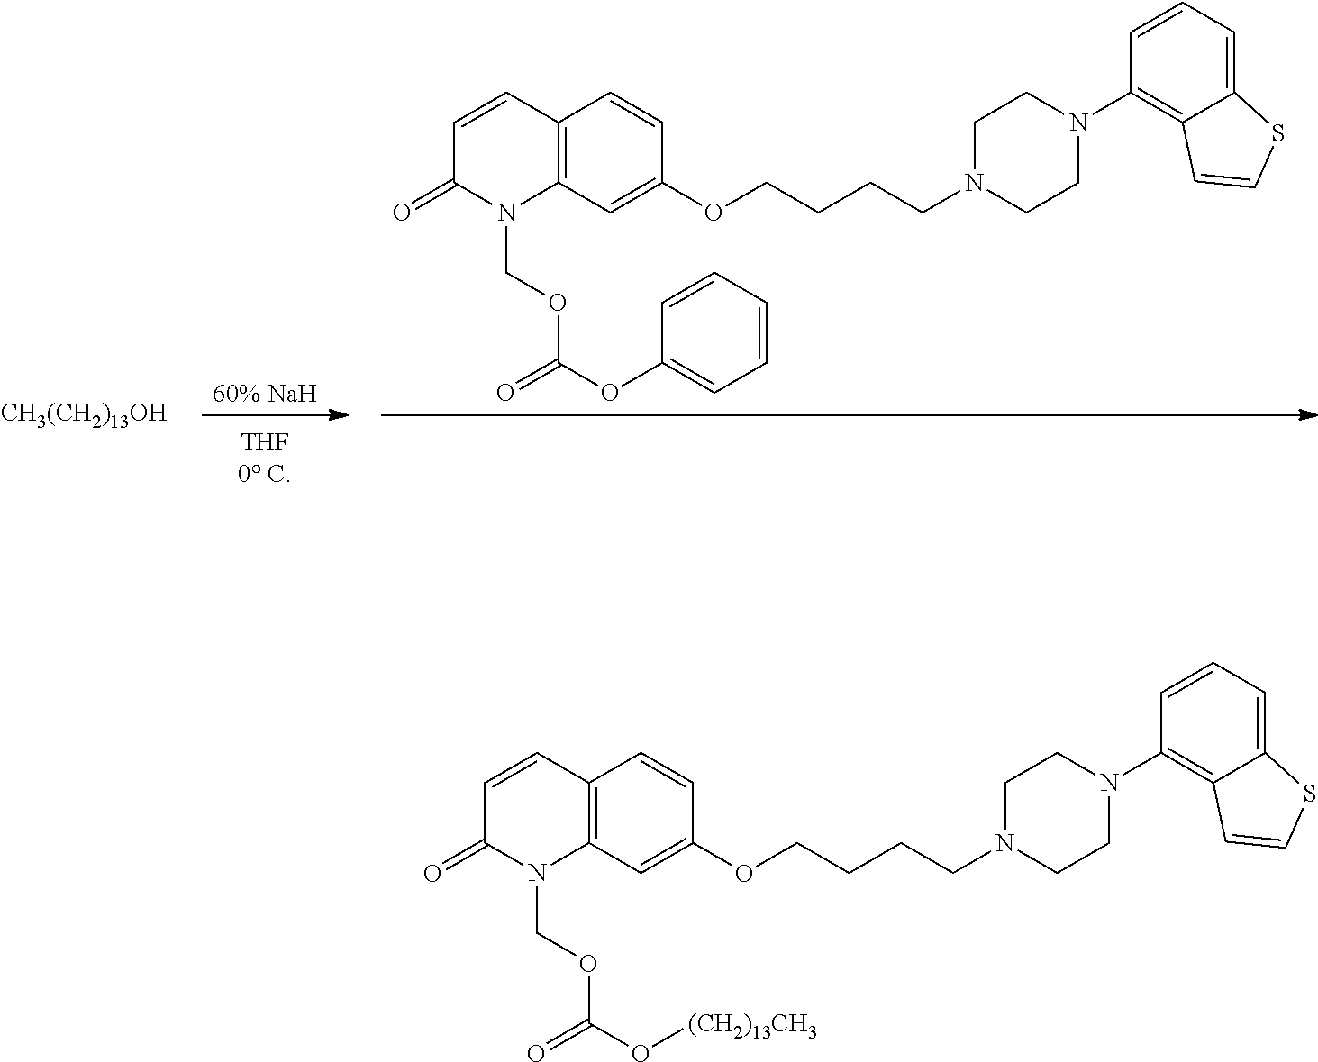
[60% NaH].C12=C(C=C(OCCCCN3CCN(C4=C5C(=CC=C4)SC=C5)CC3)C=C1)N(COC(OC1=CC=CC=C1)=O)C(=O)C=C2.[CH3(CH2)13OH].C12=C(C=C(OCCCCN3CCN(C4=C5C(=CC=C4)SC=C5)CC3)C=C1)N(COC(O[(CH2)13CH3])=O)C(=O)C=C2
